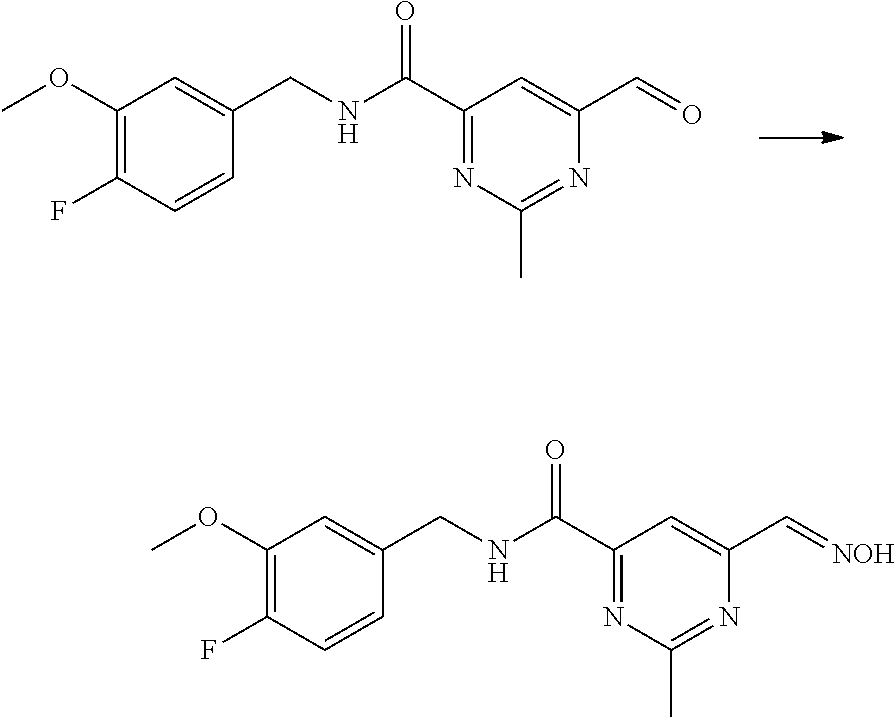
C1(OC)=C(F)C=CC(CNC(C2=NC(C)=NC(C=O)=C2)=O)=C1.C1(OC)=C(F)C=CC(CNC(C2=NC(C)=NC(C=[NOH])=C2)=O)=C1
